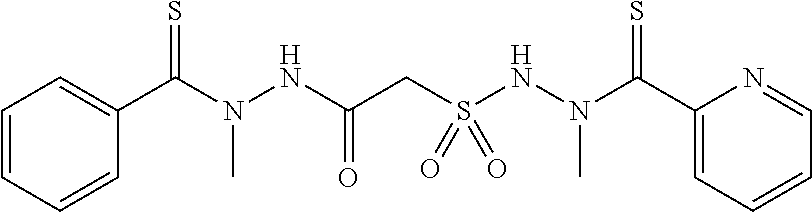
C1=CC=CC=C1C(N(NC(CS(NN(C(C1=CC=CC=N1)=S)C)(=O)=O)=O)C)=S
